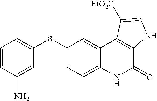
C1(SC2=CC=CC(N)=C2)=CC=C2C(=C1)C1=C(C(=O)N2)NC=C1[EtO2C]
